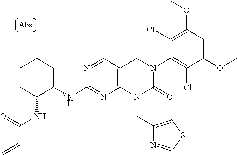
N(C(=O)C=C)C1CCCCC1NC1=NC2=C(C=N1)CN(C1=C(Cl)C(OC)=CC(OC)=C1Cl)C(=O)N2CC1=CSC=N1
